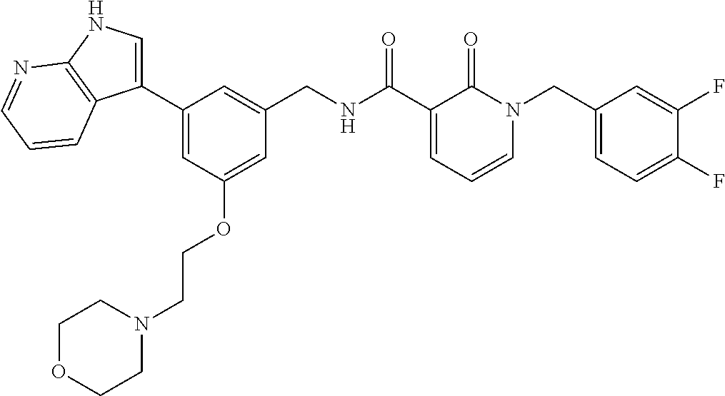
C1(C2=CC(OCCN3CCOCC3)=CC(CNC(C3=CC=CN(CC4=CC=C(F)C(F)=C4)C3=O)=O)=C2)=CNC2=C1C=CC=N2
